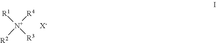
[N+]([R4])([R1])([R2])[R3].[X-]
